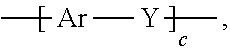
C[Ar][Y]C
